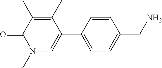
O=C1N(C)C=C(C2=CC=C(CN)C=C2)C(C)=C1C
